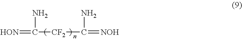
[HON]=C([CF2]C(=[NOH])N)N
